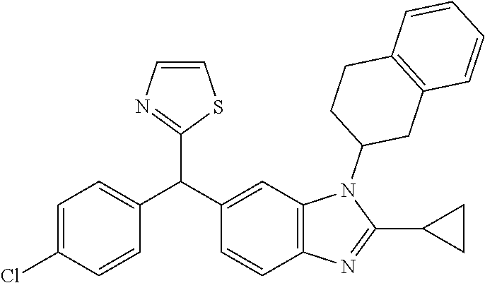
C1=CN=C(C(C2=CC3=C(C=C2)N=C(C2CC2)N3C2CC3=C(CC2)C=CC=C3)C2=CC=C(Cl)C=C2)S1
